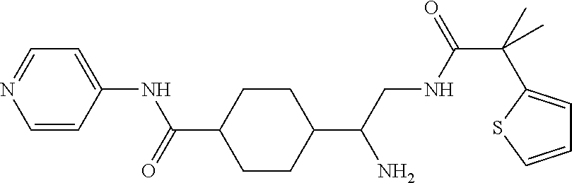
C1=CC(NC(=O)C2CCC(C(CNC(C(C)(C)C3=CC=CS3)=O)N)CC2)=CC=N1
